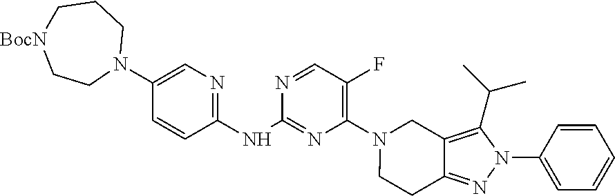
C1(NC2=NC(N3CC4=C(C(C)C)N(C5=CC=CC=C5)N=C4CC3)=C(F)C=N2)=NC=C(N2CCC[BocN]CC2)C=C1
